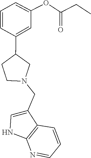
C1(CN2CC(C3=CC(OC(CC)=O)=CC=C3)CC2)=CNC2=C1C=CC=N2
